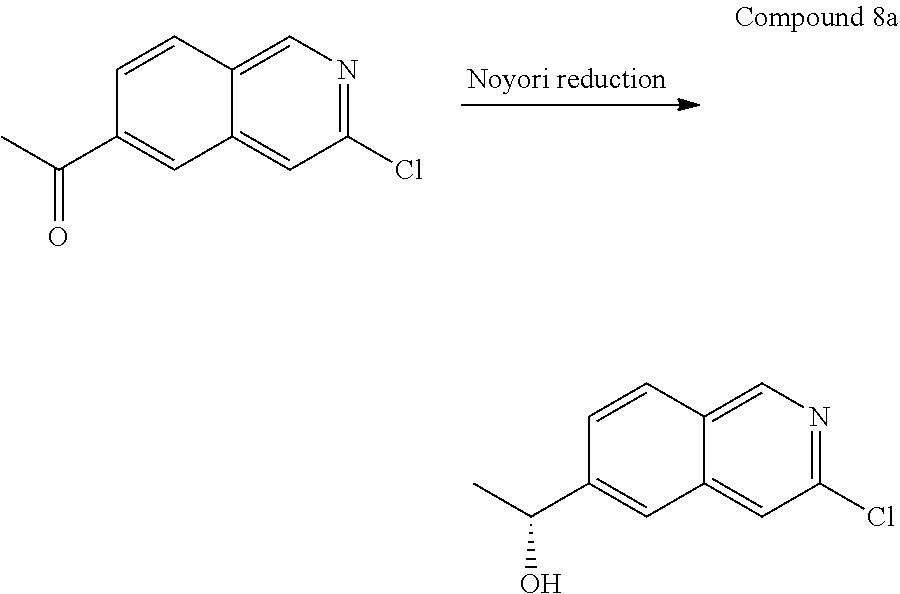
C1(Cl)=NC=C2C(=C1)C=C(C(C)=O)C=C2.C1(Cl)=NC=C2C(=C1)C=C(C(C)O)C=C2
